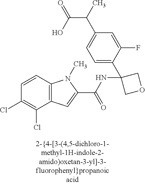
C1(Cl)=C(Cl)C2=C(C=C1)N(C)C(C(NC1(C3=CC=C(C(C(=O)O)C)C=C3F)COC1)=O)=C2
